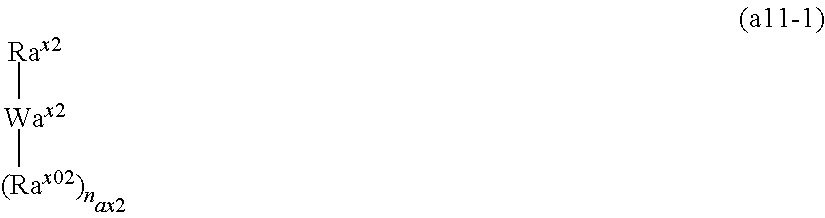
[Rax2][Wax2][(Rax02)n]
